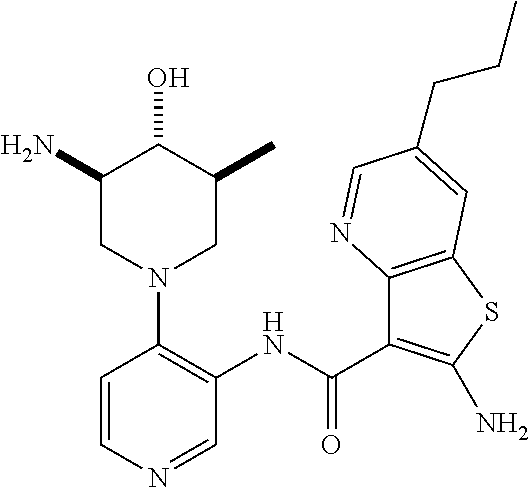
C1=CN=CC(NC(=O)C2=C(N)SC3=C2N=CC(CCC)=C3)=C1N1CC(N)C(O)C(C)C1
